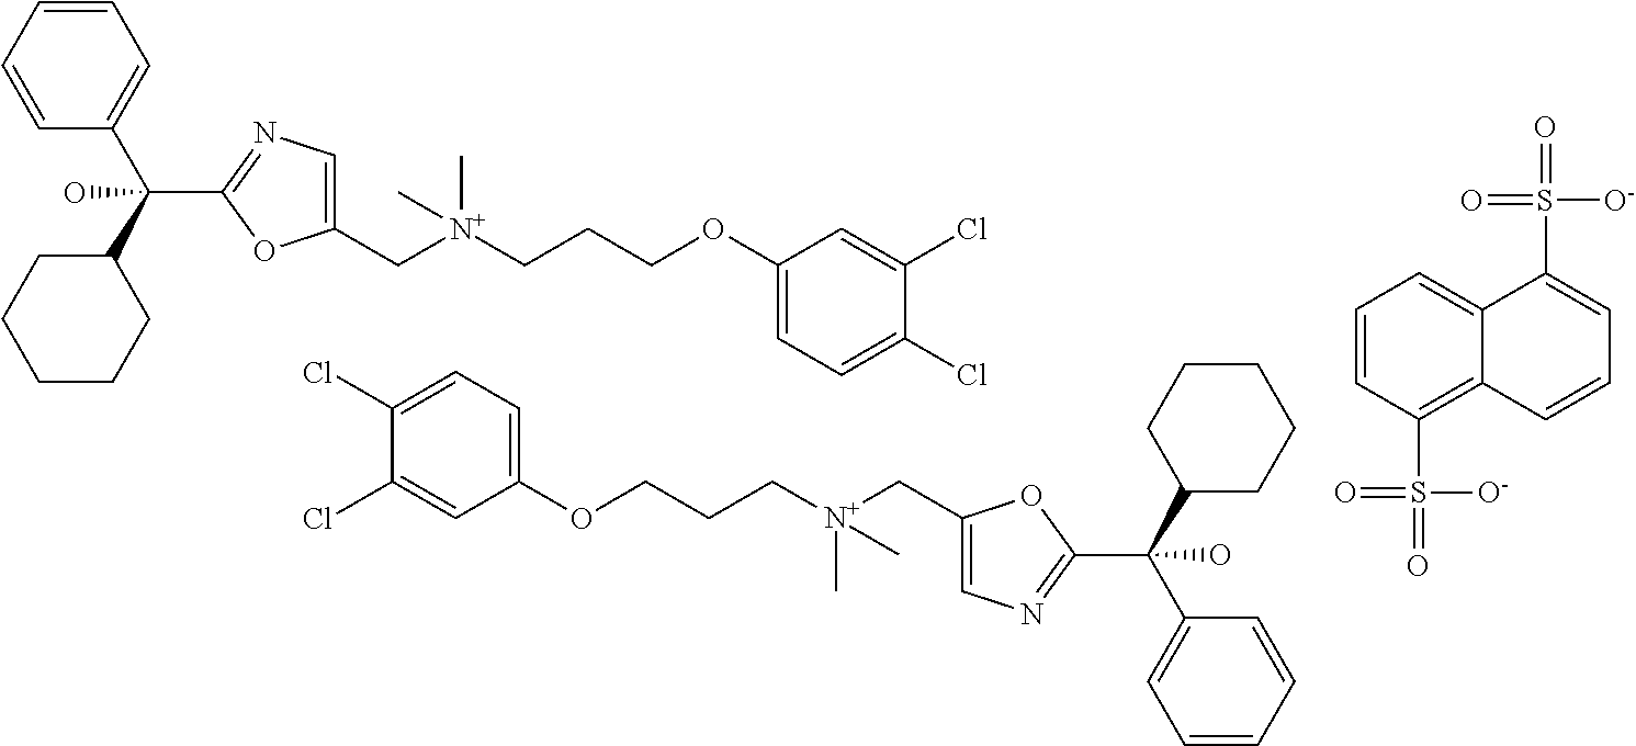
C1(C[N+](CCCOC2=CC=C(Cl)C(Cl)=C2)(C)C)=CN=C(C(C2=CC=CC=C2)(C2CCCCC2)O)O1.C12=C(S(=O)(=O)[O-])C=CC=C1C(S(=O)([O-])=O)=CC=C2.C(C1=CC=CC=C1)(C1CCCCC1)(O)C1=NC=C(C[N+](CCCOC2=CC=C(Cl)C(Cl)=C2)(C)C)O1
